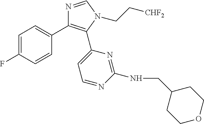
C1=C(F)C=CC(C2=C(C3=CC=NC(NCC4CCOCC4)=N3)N(CC[CHF2])C=N2)=C1
